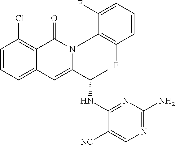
ClC1=C2C(=CC=C1)C=C(C(C)NC1=NC(N)=NC=C1[NC])N(C1=C(F)C=CC=C1F)C2=O
